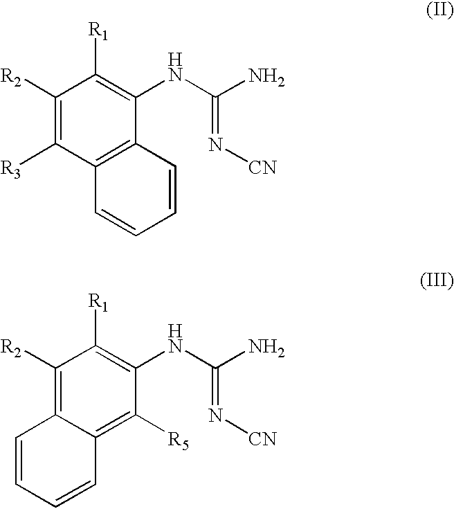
C1([R2])=C([R3])C2=C(C(NC(=N[CN])N)=C1[R1])C=CC=C2.C1([R2])=C2C(=C([R5])C(NC(=N[CN])N)=C1[R1])C=CC=C2
